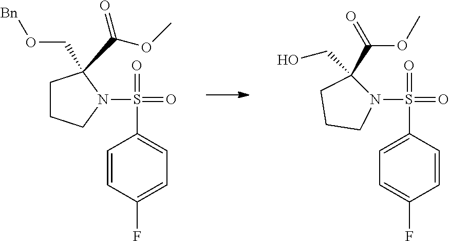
N1(S(=O)(=O)C2=CC=C(F)C=C2)C(C(OC)=O)(CO)CCC1.C1CCN(S(=O)(=O)C2=CC=C(F)C=C2)C1(CO[Bn])C(OC)=O
